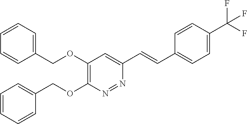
C1(OCC2=CC=CC=C2)=C(OCC2=CC=CC=C2)C=C(C=CC2=CC=C(C(F)(F)F)C=C2)N=N1
